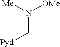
C(N([Me])[OMe])[Pyd]
